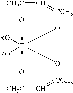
C1=[CCH3]O[Ti]2([RO])([RO])(-O=[CH3C]1)-O=[CH3C]C=[CCH3]O2
